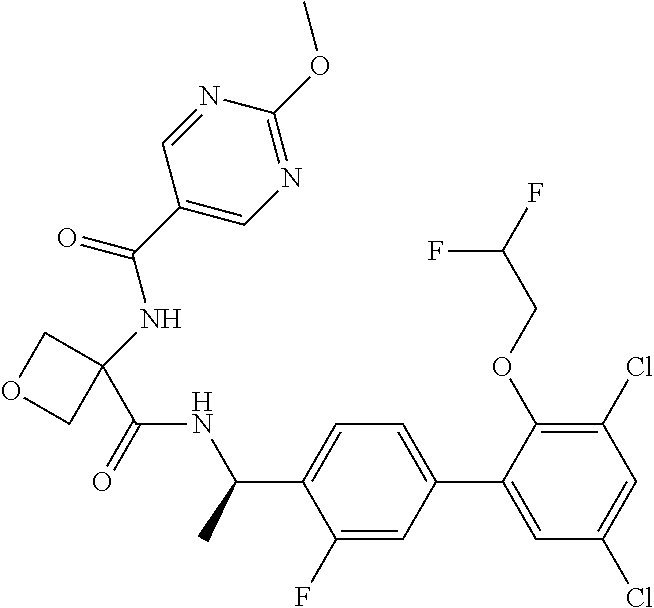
C(NC(C1=CC=C(C2=CC(Cl)=CC(Cl)=C2OCC(F)F)C=C1F)C)(=O)C1(NC(C2=CN=C(OC)N=C2)=O)COC1
